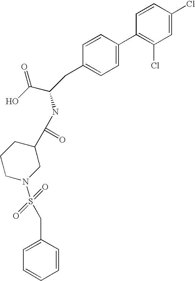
C1=CC(Cl)=CC(Cl)=C1C1=CC=C(CC(C(O)=O)NC(C2CCCN(S(=O)(=O)CC3=CC=CC=C3)C2)=O)C=C1
